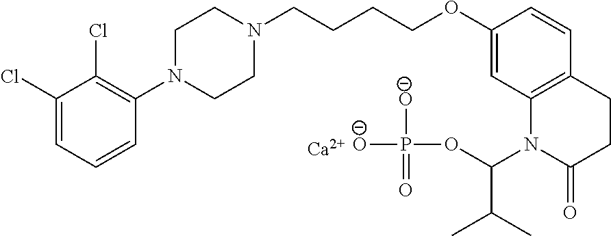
C1(Cl)=CC=CC(N2CCN(CCCCOC3=CC4=C(C=C3)CCC(=O)N4C(OP([O-])([O-])=O)C(C)C)CC2)=C1Cl.[Ca]
